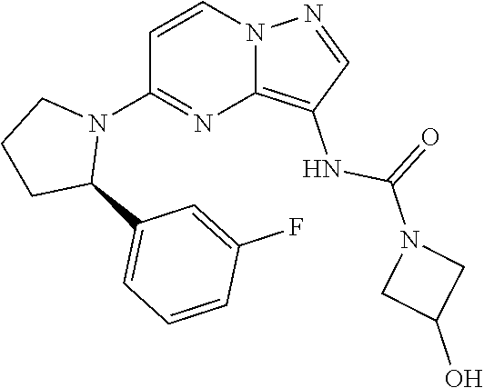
C1=C(F)C=CC=C1C1CCCN1C1=NC2=C(NC(=O)N3CC(O)C3)C=NN2C=C1
